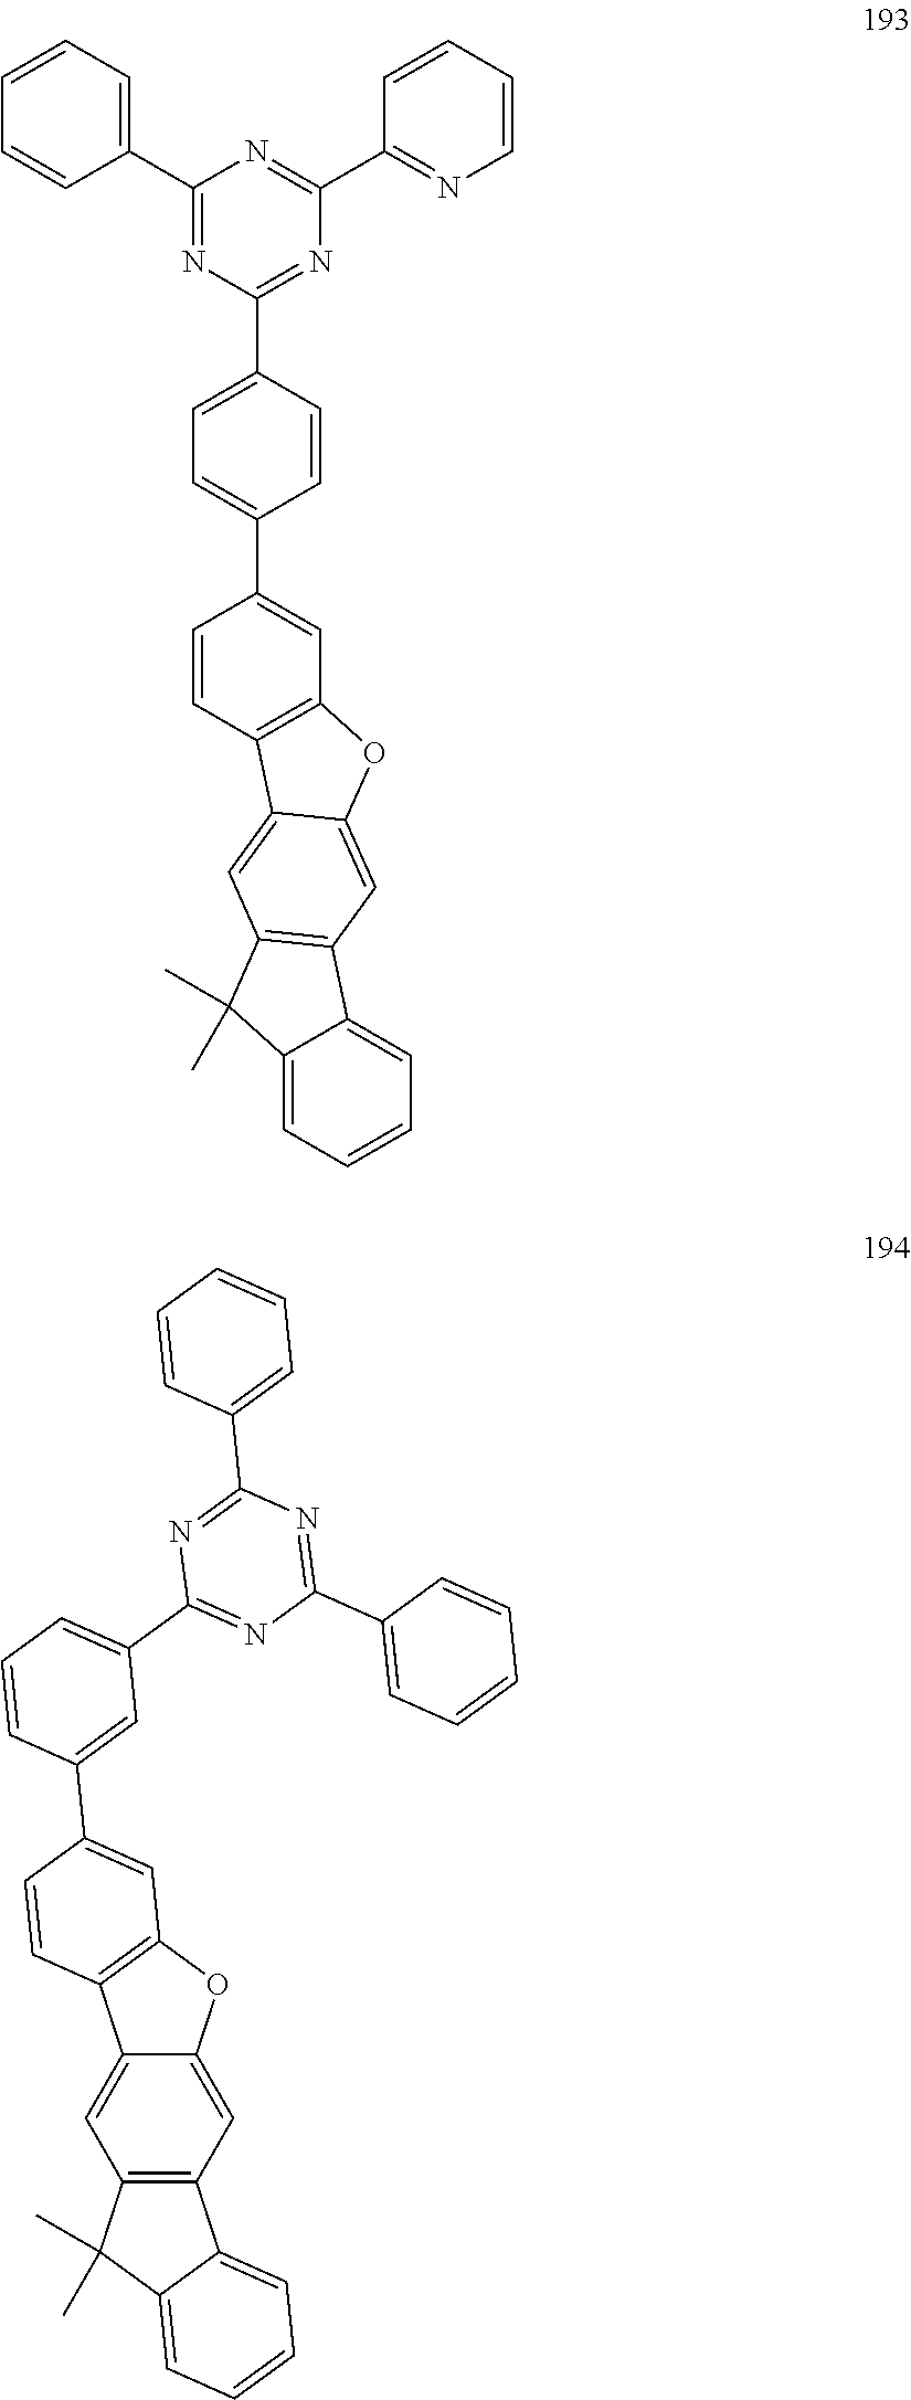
C1(C2=CC=C(C3=NC(C4=NC=CC=C4)=NC(C4=CC=CC=C4)=N3)C=C2)=CC2=C(C=C1)C1=CC3=C(C=C1O2)C1=CC=CC=C1C3(C)C.C12=CC3=C(C=C1OC1=C2C=CC(C2=CC(C4=NC(C5=CC=CC=C5)=NC(C5=CC=CC=C5)=N4)=CC=C2)=C1)C1=CC=CC=C1C3(C)C
